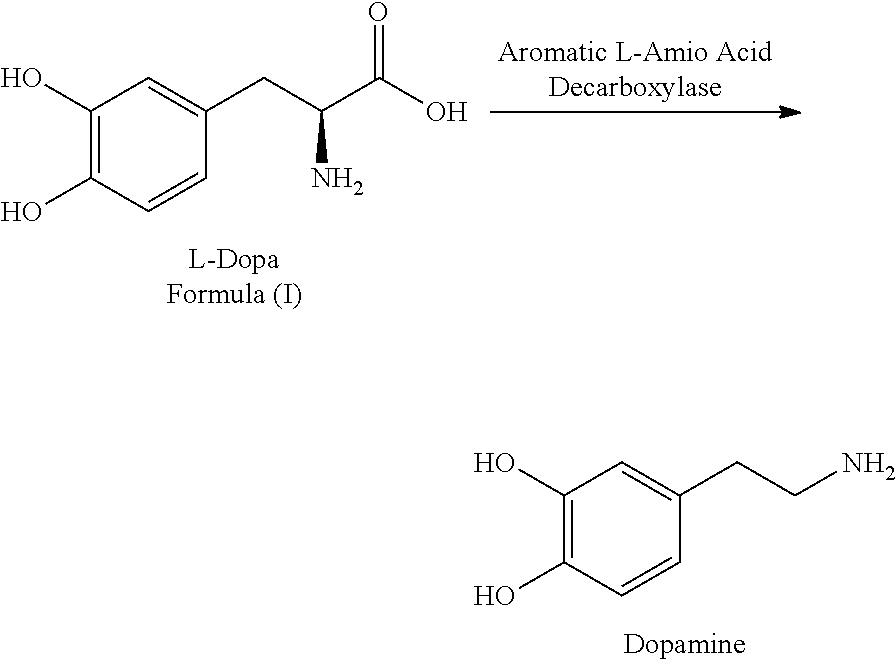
C1(O)=C(O)C=CC(CCN)=C1.C1(O)=C(O)C=CC(CC(C(O)=O)N)=C1
